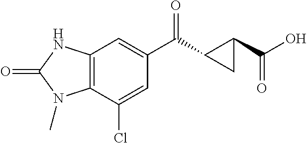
C1=C(Cl)C2=C(C=C1C(C1CC1C(O)=O)=O)NC(=O)N2C
